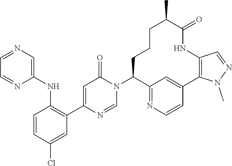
N(C1=C(C2=CC(=O)N(C3CCCC(C)C(=O)NC4=C(C5=CC3=NC=C5)N(C)N=C4)C=N2)C=C(Cl)C=C1)C1=CN=CC=N1
